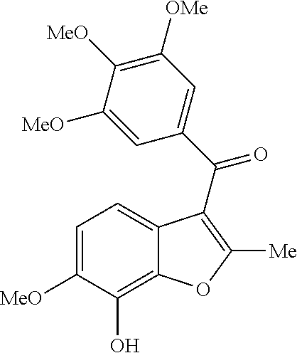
C1=C([MeO])C(O)=C2C(=C1)C(C(C1=CC([OMe])=C([MeO])C([MeO])=C1)=O)=C([Me])O2
